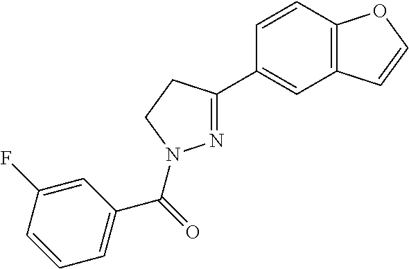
N1=C(C2=CC3=C(C=C2)OC=C3)CCN1C(=O)C1=CC=CC(F)=C1
